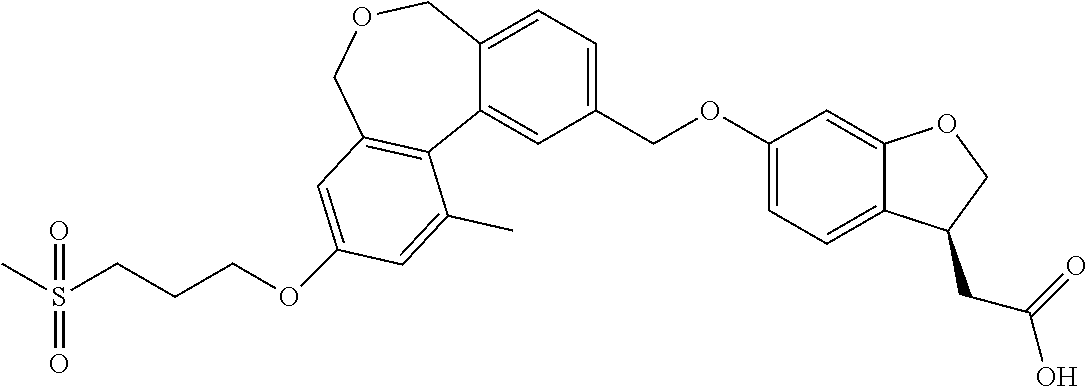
CS(CCCOC1=CC2=C(C3=CC(COC4=CC=C5C(=C4)OCC5CC(=O)O)=CC=C3COC2)C(C)=C1)(=O)=O
